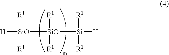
[H][SiO]([SiO]([Si]([H])([R1])[R1])([R1])[R1])([R1])[R1]
